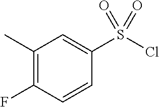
C1(C)=C(F)C=CC(S(Cl)(=O)=O)=C1
